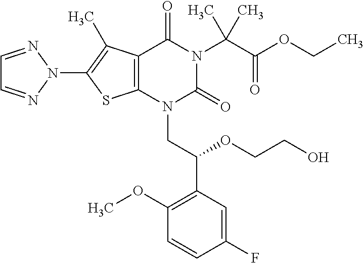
C12=C(C(C)=C(N3N=CC=N3)S1)C(=O)N(C(C(=O)OCC)(C)C)C(=O)N2CC(C1=C(OC)C=CC(F)=C1)OCCO
